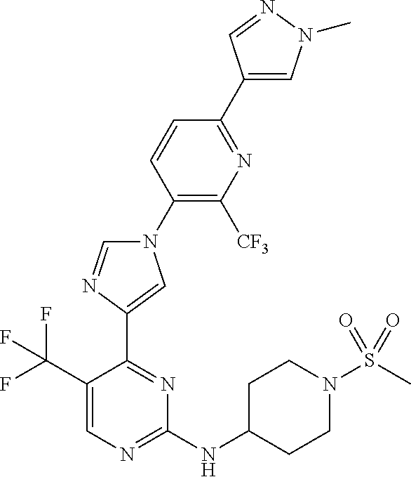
C1(N2C=NC(C3=NC(NC4CCN(S(=O)(=O)C)CC4)=NC=C3C(F)(F)F)=C2)=C([CF3])N=C(C2=CN(C)N=C2)C=C1
